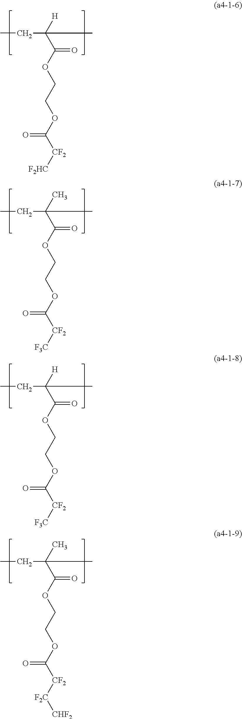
CCC(C(OCCOC([CF2][F2HC])=O)=O)([H])C.CCC(C(OCCOC([CF2][F3C])=O)=O)(C)C.CCC(C(OCCOC([CF2][F3C])=O)=O)([H])C.CCC(C(OCCOC([CF2][F2C][CHF2])=O)=O)(C)C
